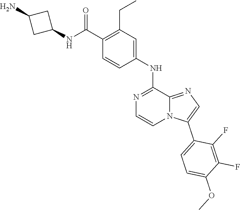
O=C(NC1CC(N)C1)C1=C(CC)C=C(NC2=NC=CN3C2=NC=C3C2=CC=C(OC)C(F)=C2F)C=C1
